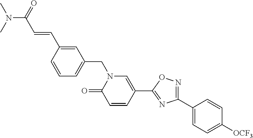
C1=C(C=CC(=O)N(C)C)C=CC=C1CN1C(=O)C=CC(C2=NC(C3=CC=C([OCF3])C=C3)=NO2)=C1
